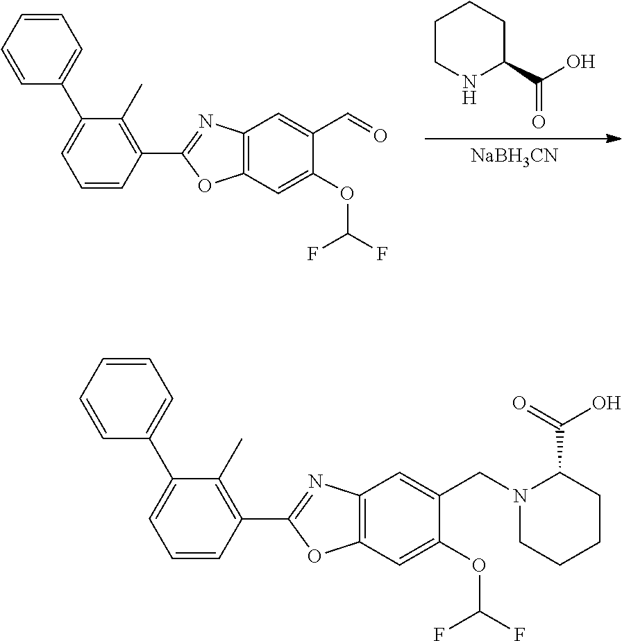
[NaBH3CN].C1CNC(C(O)=O)CC1.C12=C(C=C(OC(F)F)C(C=O)=C1)OC(C1=C(C)C(C3=CC=CC=C3)=CC=C1)=N2.C12=C(C=C(OC(F)F)C(CN3CCCCC3C(O)=O)=C1)OC(C1=C(C)C(C3=CC=CC=C3)=CC=C1)=N2
